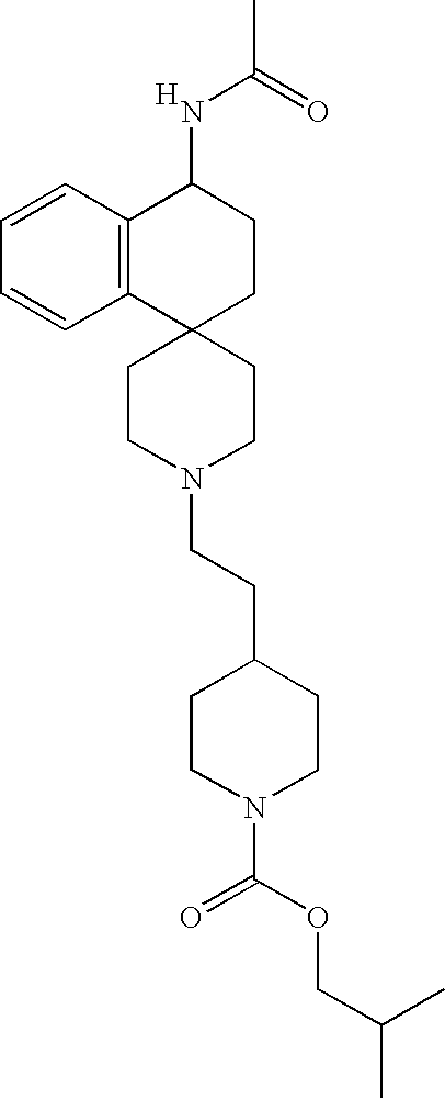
C1CN(CCC2CCN(C(=O)OCC(C)C)CC2)CCC12CCC(NC(C)=O)C1=C2C=CC=C1.[H]
